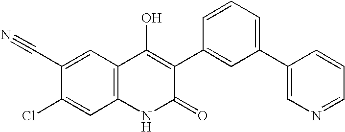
C12=C(NC(=O)C(C3=CC(C4=CN=CC=C4)=CC=C3)=C1O)C=C(Cl)C(C#N)=C2
